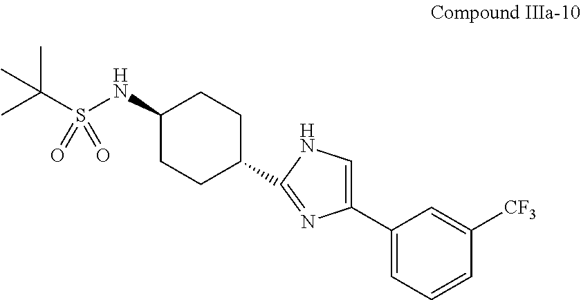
C1(NS(C(C)(C)C)(=O)=O)CCC(C2=NC(C3=CC=CC([CF3])=C3)=CN2)CC1
